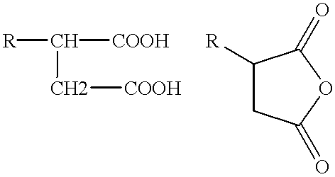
[R]C([COOH])C[COOH].C1([R])CC(=O)OC1=O
